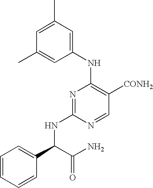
N1=C(NC(C2=CC=CC=C2)C(N)=O)N=CC([CONH2])=C1NC1=CC(C)=CC(C)=C1
